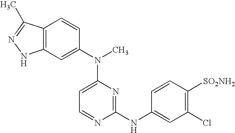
C12=C(C=C(N(C3=CC=NC(NC4=CC(Cl)=C([SO2NH2])C=C4)=N3)C)C=C1)NN=C2C
